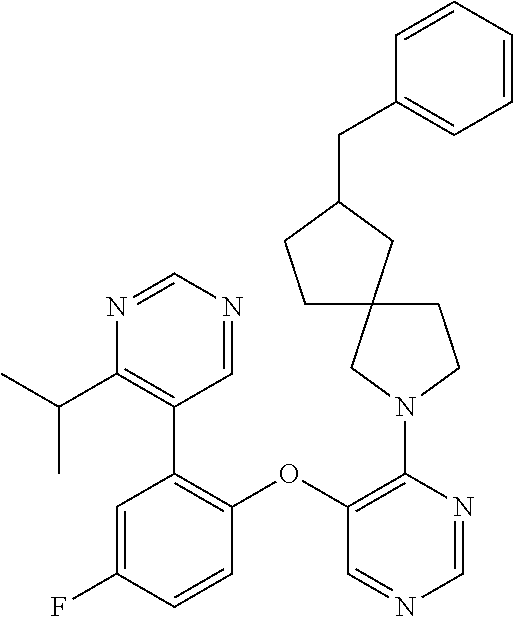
C1(N2CC3(CC2)CCC(CC2=CC=CC=C2)C3)=C(OC2=C(C3=C(C(C)C)N=CN=C3)C=C(F)C=C2)C=NC=N1
